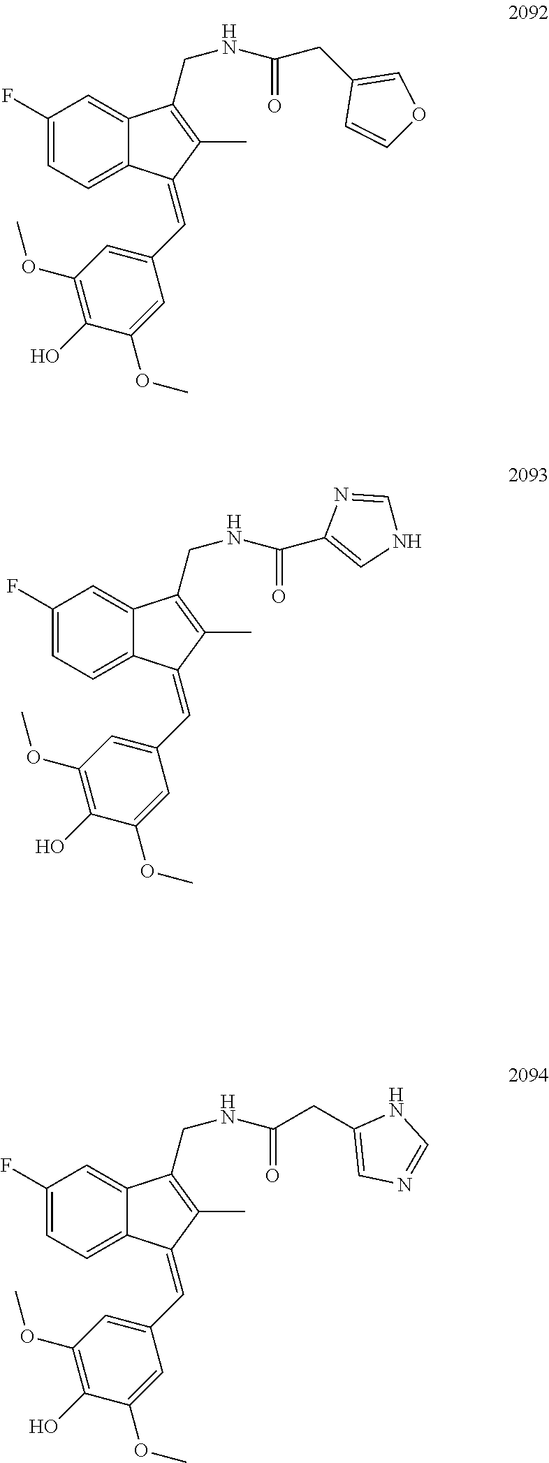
C1(F)=CC=C2C(=C1)C(CNC(=O)CC1=COC=C1)=C(C)C2=CC1=CC(OC)=C(O)C(OC)=C1.C1(F)=CC=C2C(=C1)C(CNC(=O)CC1=CN=CN1)=C(C)C2=CC1=CC(OC)=C(O)C(OC)=C1.C1(F)=CC=C2C(=C1)C(CNC(=O)C1=CNC=N1)=C(C)C2=CC1=CC(OC)=C(O)C(OC)=C1
